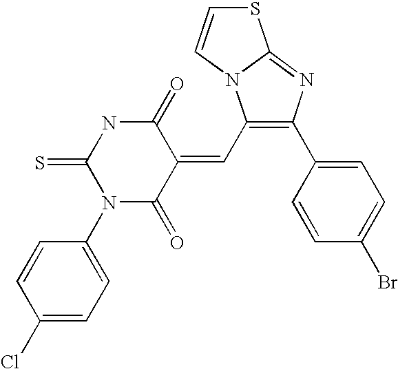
C1(C=C2C(=O)NC(=S)N(C3=CC=C(Cl)C=C3)C2=O)=C(C2=CC=C(Br)C=C2)N=C2N1C=CS2
